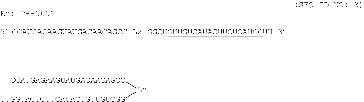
[CCAUGAGAAGUAUGACAACAGCC][Lx][UUGGUACUCUUCAUACUGUUGUCGG]
